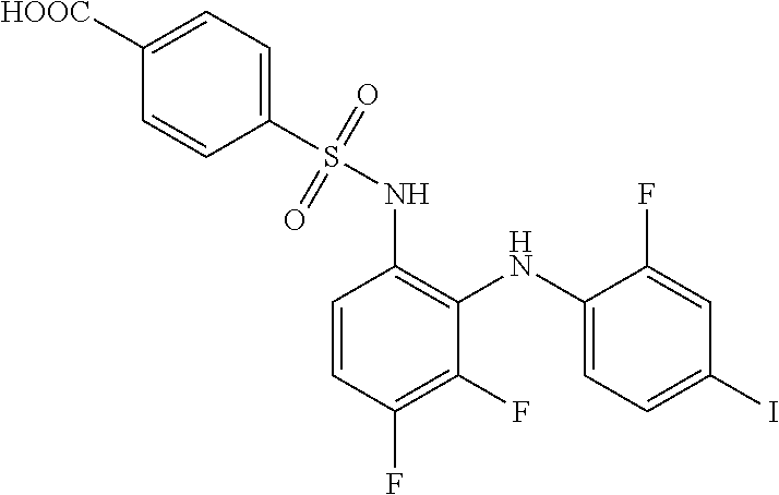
C1([HOOC])=CC=C(S(NC2=C(NC3=CC=C(I)C=C3F)C(F)=C(F)C=C2)(=O)=O)C=C1
